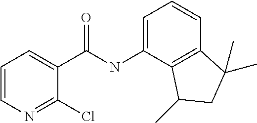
C1=CN=C(Cl)C(C(=O)NC2=CC=CC3=C2C(C)CC3(C)C)=C1
